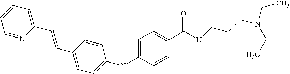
C1=NC(C=CC2=CC=C(NC3=CC=C(C(NCCCN(CC)CC)=O)C=C3)C=C2)=CC=C1
